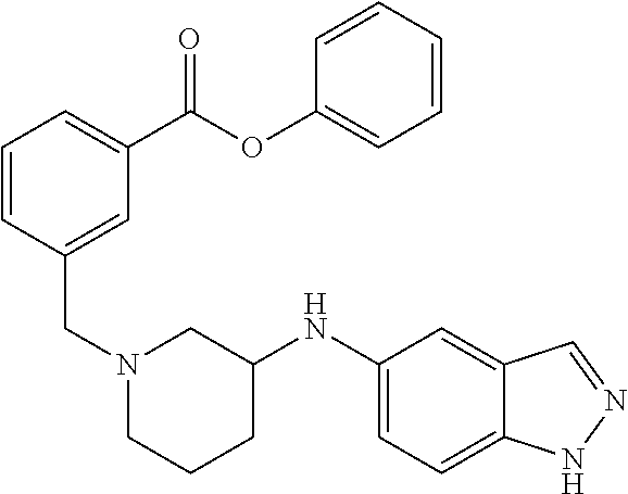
C12=CC=C(NC3CN(CC4=CC(C(OC5=CC=CC=C5)=O)=CC=C4)CCC3)C=C1C=NN2
